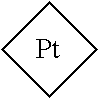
C1CCC1.[Pt]
